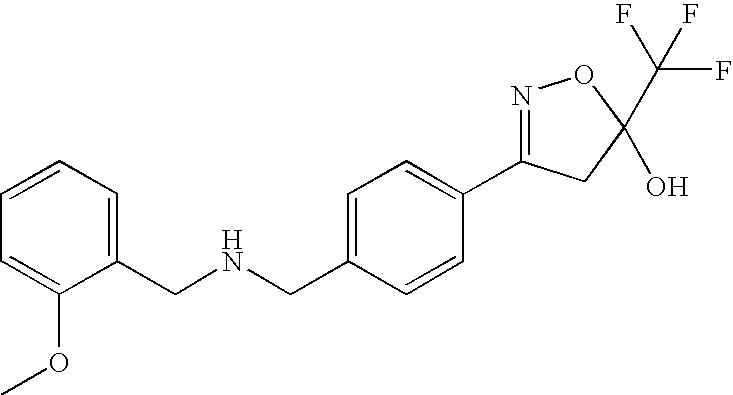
C1(CNCC2=CC=CC=C2OC)=CC=C(C2=NOC(C(F)(F)F)(O)C2)C=C1
